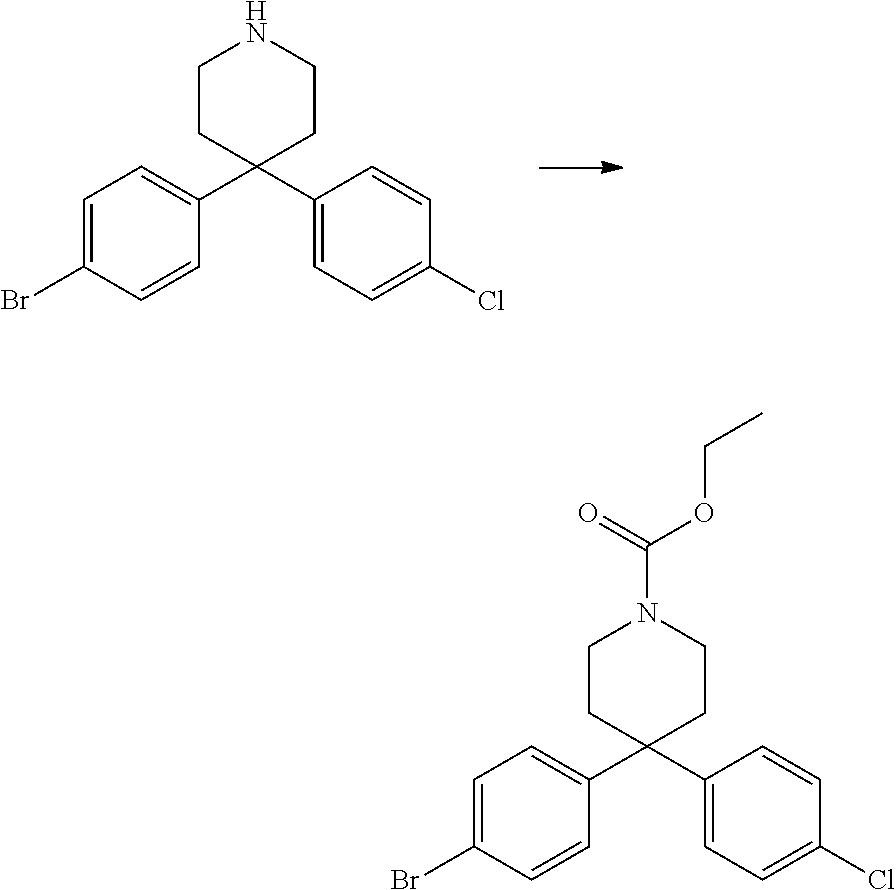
C1=C(Br)C=CC(C2(C3=CC=C(Cl)C=C3)CCNCC2)=C1.C1=C(Br)C=CC(C2(C3=CC=C(Cl)C=C3)CCN(C(=O)OCC)CC2)=C1
